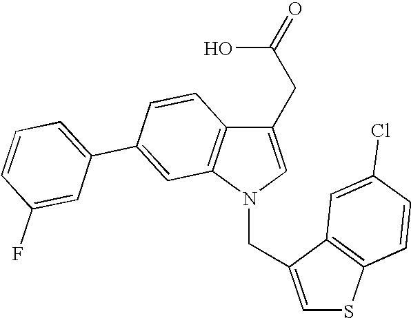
C1(CC(O)=O)=CN(CC2=CSC3=C2C=C(Cl)C=C3)C2=C1C=CC(C1=CC=CC(F)=C1)=C2
